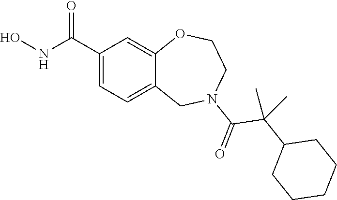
C1(C(NO)=O)=CC=C2C(=C1)OCCN(C(=O)C(C1CCCCC1)(C)C)C2
